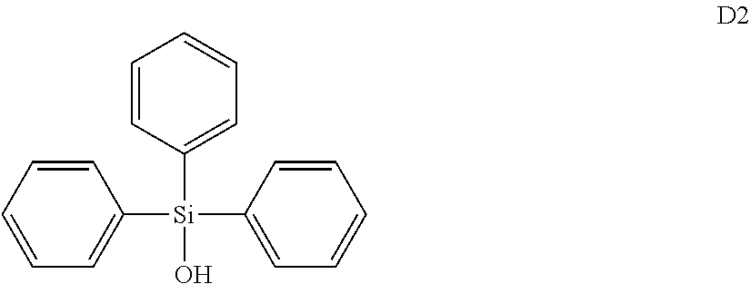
C1([Si](C2=CC=CC=C2)(C2=CC=CC=C2)O)=CC=CC=C1
